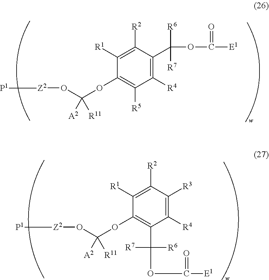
C1([R4])=C([R3])C([R2])=C([R1])C(OC(O[Z2][P1])([R11])[A2])=C1C(OC(=O)[E1])([R6])[R7].C1([R4])=C(C(OC([E1])=O)([R6])[R7])C([R2])=C([R1])C(OC(O[Z2][P1])([R11])[A2])=C1[R5]
